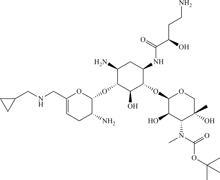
C1(CNCC2CC2)=CCC(N)C(OC2C(N)CC(NC(=O)C(CCN)O)C(OC3C(O)C(N(C)C(=O)OC(C)(C)C)C(C)(O)CO3)C2O)O1
